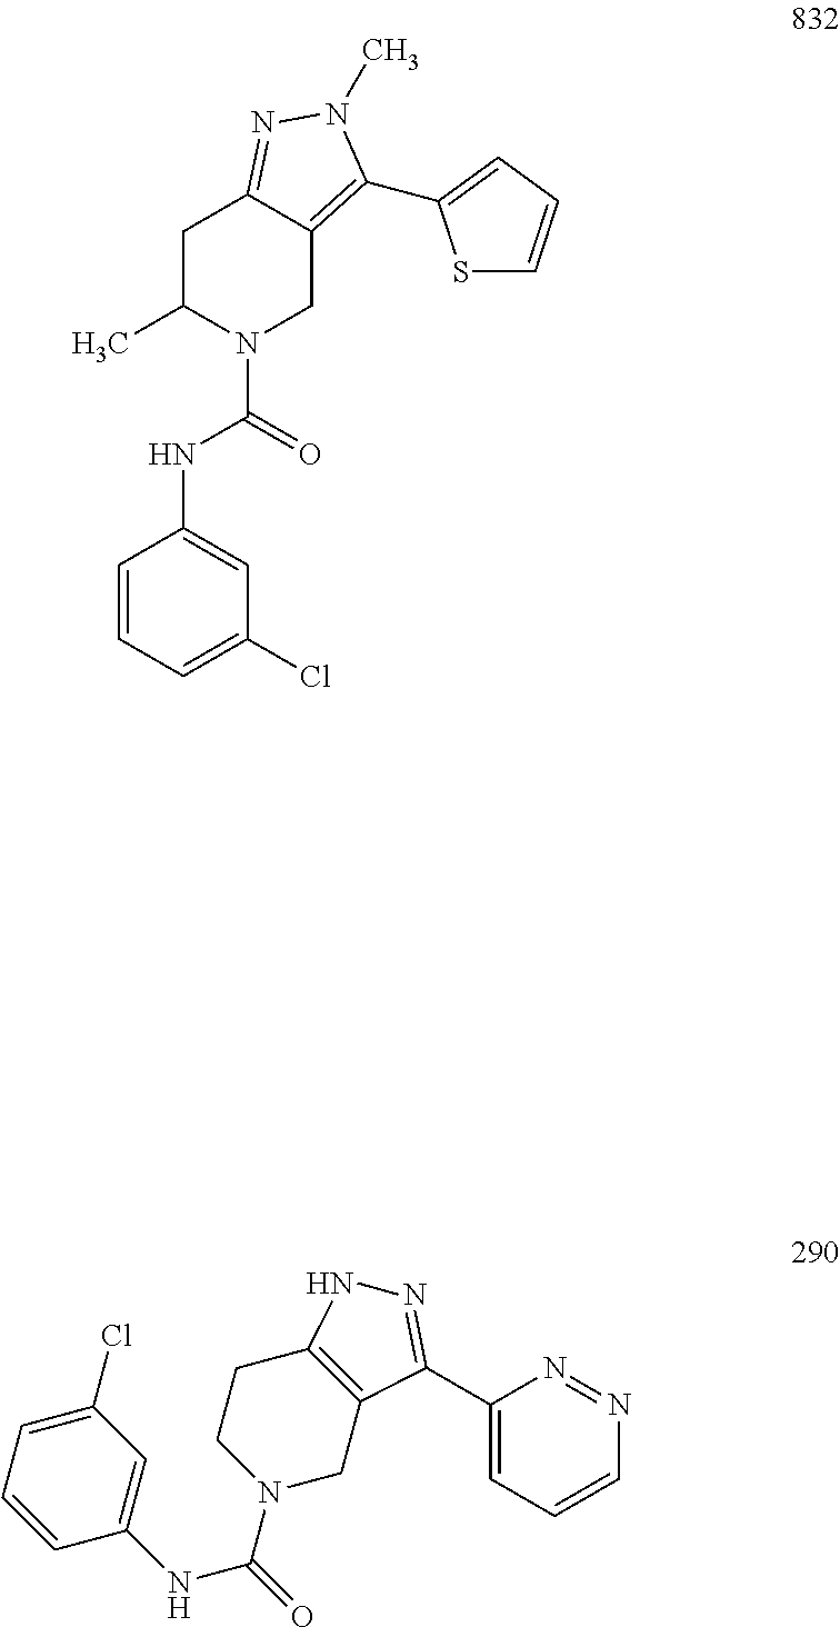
C1=CC=C(Cl)C=C1NC(N1CC2=C(C3=CC=CS3)N(C)N=C2CC1C)=O.C1=C(Cl)C=C(NC(=O)N2CC3=C(CC2)NN=C3C2=CC=CN=N2)C=C1
